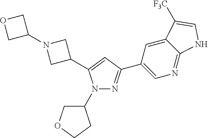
C1(N2N=C(C3=CN=C4C(=C3)C([F3C])=CN4)C=C2C2CN(C3COC3)C2)COCC1
